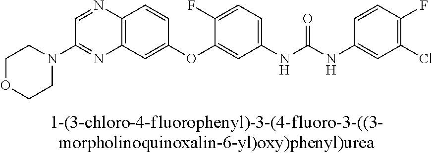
C12=C(C=C(OC3=CC(NC(NC4=CC(Cl)=C(F)C=C4)=O)=CC=C3F)C=C1)N=C(N1CCOCC1)C=N2
